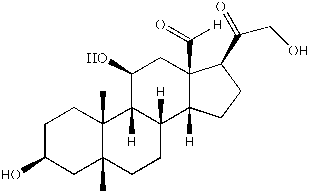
C1C(O)CC2(C)C(C)(C1)C1([H])C([H])(CC2)C2([H])C(C(=O)[H])(CC1O)C(C(=O)CO)CC2
